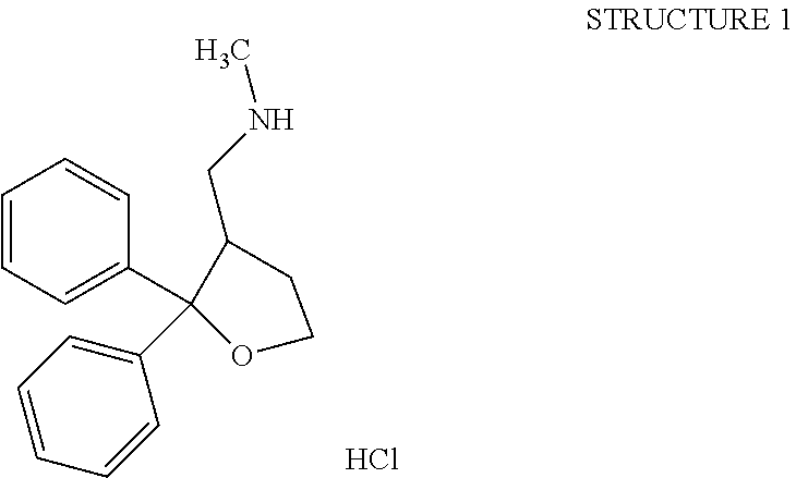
C1=CC=C(C2(C3=CC=CC=C3)C(CNC)CCO2)C=C1.Cl
